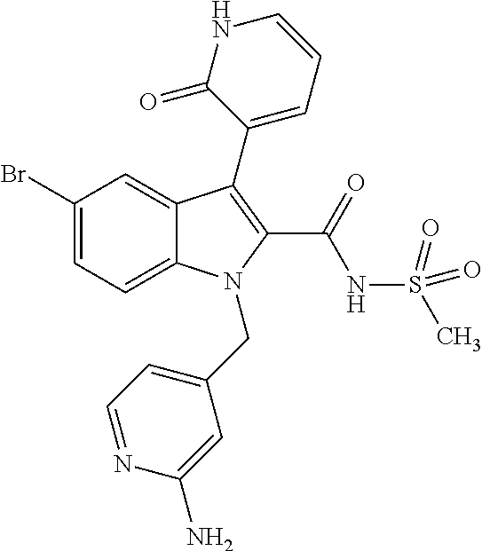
C1(Br)=CC=C2C(=C1)C(C1=CC=CNC1=O)=C(C(NS(C)(=O)=O)=O)N2CC1=CC=NC(N)=C1
